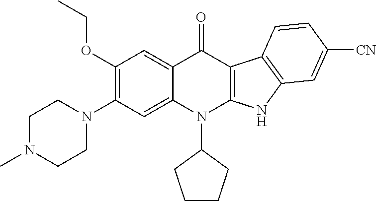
C1(OCC)=C(N2CCN(C)CC2)C=C2C(=C1)C(=O)C1=C(N2C2CCCC2)NC2=C1C=CC([CN])=C2
